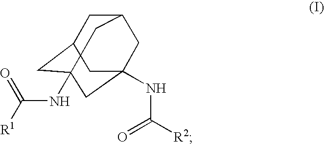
C1C2CC3(NC([R1])=O)CC(NC([R2])=O)(CC1C3)C2
